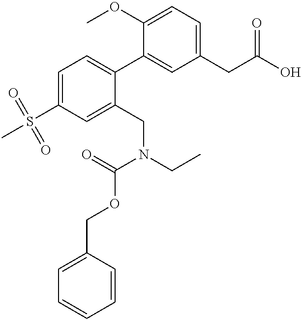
C1=C(S(C)(=O)=O)C=C(CN(CC)C(OCC2=CC=CC=C2)=O)C(C2=CC(CC(=O)O)=CC=C2OC)=C1
